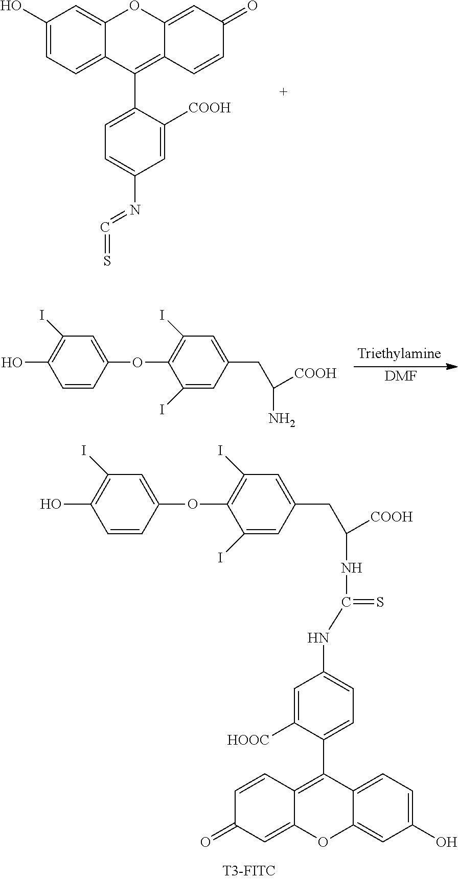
C(=NC1=CC=C(C2=C3C=CC(=O)C=C3OC3=CC(O)=CC=C32)C([COOH])=C1)=S.[DMF].C1=C(OC2=C(I)C=C(CC([COOH])N)C=C2I)C=CC(O)=C1I.C1=C(OC2=C(I)C=C(CC([COOH])NC(NC3=CC=C(C4=C5C=CC(=O)C=C5OC5=CC(O)=CC=C54)C([HOOC])=C3)=S)C=C2I)C=CC(O)=C1I
